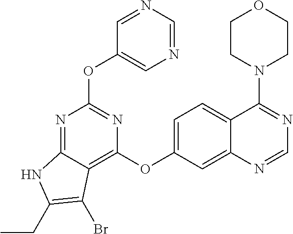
N1=C2C(=C(OC3=CC=C4C(=C3)N=CN=C4N3CCOCC3)N=C1OC1=CN=CN=C1)C(Br)=C(CC)N2
